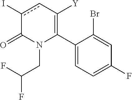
C1(C2=C([Y])cc(I)C(=O)N2CC(F)F)=CC=C(F)C=C1Br
